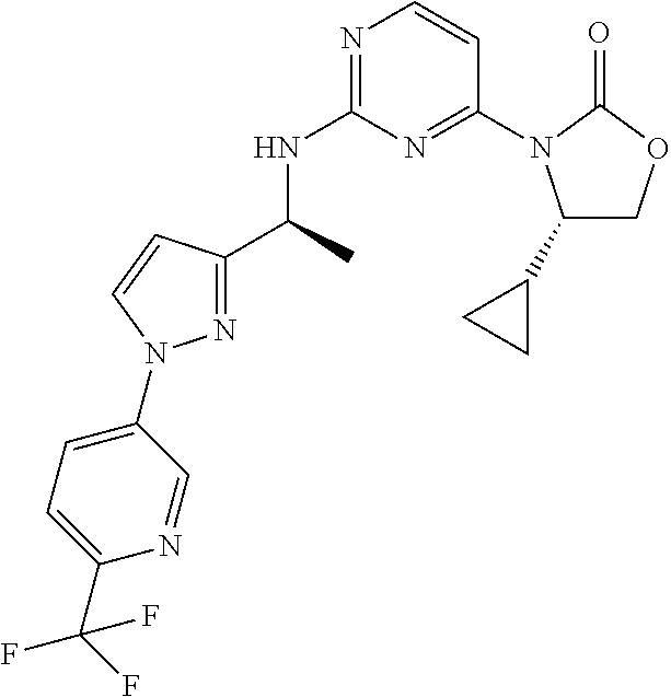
N1=C(C(C)NC2=NC=CC(N3C(C4CC4)COC3=O)=N2)C=CN1C1=CC=C(C(F)(F)F)N=C1
